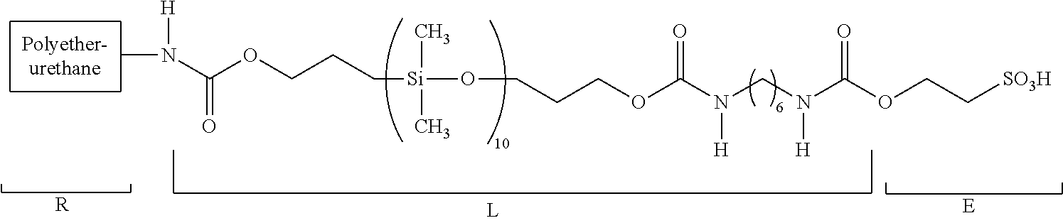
CN([H])C(OCCC[Si](C)(C)OCCCOC(N(CN(C(OCC[SO3H])=O)[H])[H])=O)=O.[R].[E]
